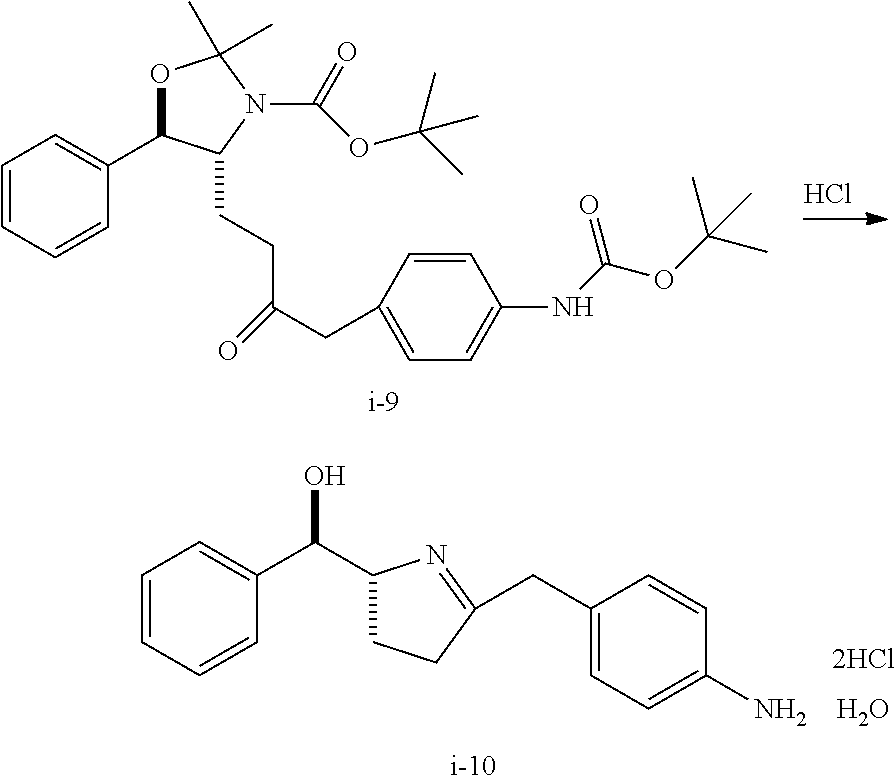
C1=CC=CC(C2OC(C)(C)N(C(=O)OC(C)(C)C)C2CCC(CC2=CC=C(NC(OC(C)(C)C)=O)C=C2)=O)=C1.Cl.O.C1=CC=CC(C(O)C2CCC(CC3=CC=C(N)C=C3)=N2)=C1
